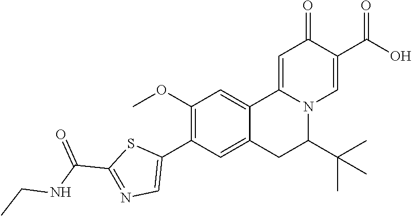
O(C)C1=C(C2=CN=C(C(NCC)=O)S2)C=C2C(=C1)C1=CC(=O)C(C(=O)O)=CN1C(C(C)(C)C)C2
